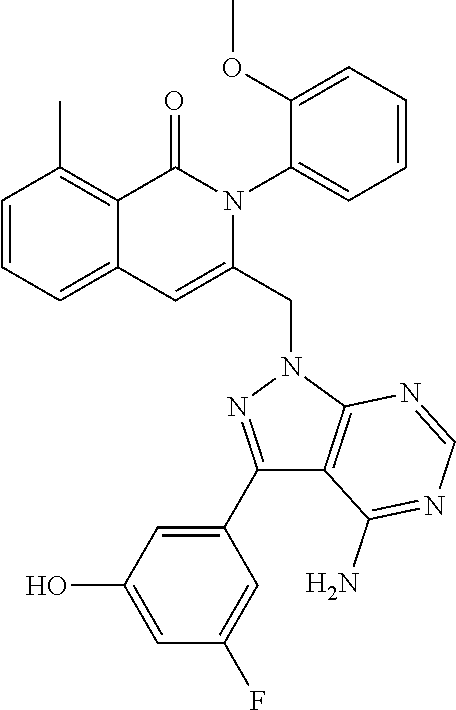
C1=CC=C2C(=C1C)C(=O)N(C1=CC=CC=C1OC)C(CN1C3=C(C(N)=NC=N3)C(C3=CC(O)=CC(F)=C3)=N1)=C2
